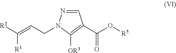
C1=NN(CC=C([R2])[R1])C([OR3])=C1C(O[R5])=O
